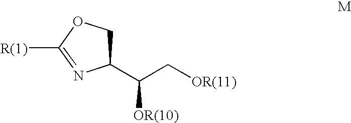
C1(C(C[OR(11)])[OR(10)])COC([R(1)])=N1
